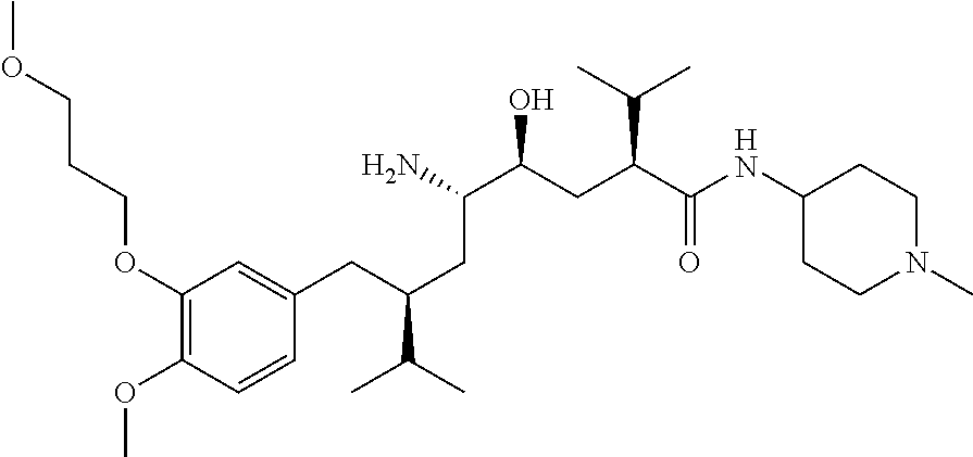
C1(OCCCOC)=C(OC)C=CC(CC(CC(N)C(CC(C(NC2CCN(C)CC2)=O)C(C)C)O)C(C)C)=C1
